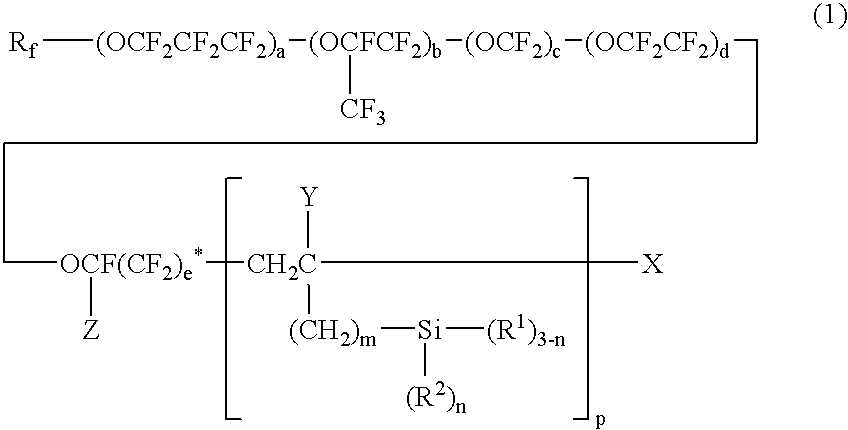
[(OCF2CF2CF2)a]([Rf])[(OCFCF2)b]([(OCF2)c][(OCF2CF2)d]CC)[CF3].CC[OCF(CF2)e*]([CH2C]([Y])([X])[(CH2)m][Si]([(R1)3-n])[(R2)n])[Z]
